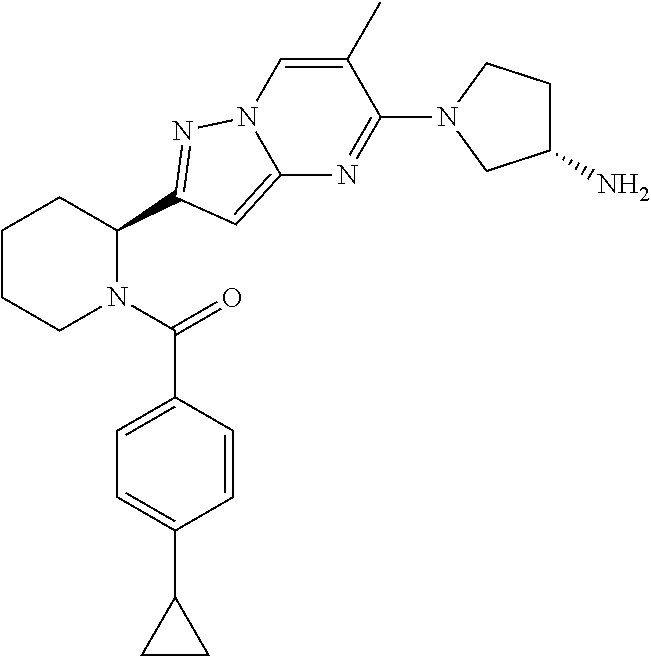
C1CCN(C(=O)C2=CC=C(C3CC3)C=C2)C(C2=NN3C(=C2)N=C(N2CC(N)CC2)C(C)=C3)C1
